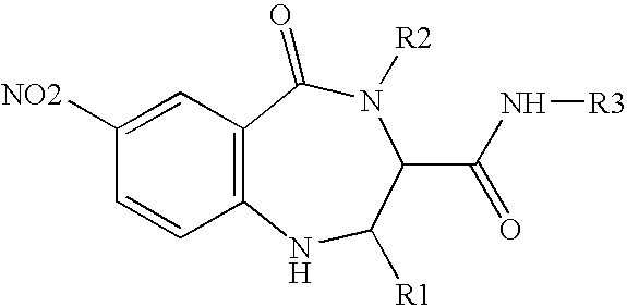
C1([NO2])=CC2=C(C=C1)NC([R1])C(C(N[R3])=O)N([R2])C2=O
